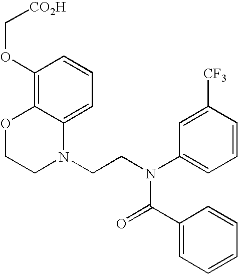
C1=C2C(=C(OC[CO2H])C=C1)OCCN2CCN(C1=CC=CC([CF3])=C1)C(=O)C1=CC=CC=C1
